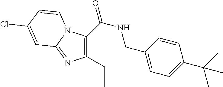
C1(C(=O)NCC2=CC=C(C(C)(C)C)C=C2)=C(CC)N=C2N1C=CC(Cl)=C2
